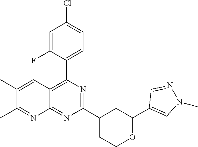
C1(C2=C3C(=NC(C4CCOC(C5=CN(C)N=C5)C4)=N2)N=C(C)C(C)=C3)=CC=C(Cl)C=C1F
